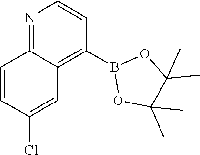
C12=C(B3OC(C)(C)C(C)(C)O3)C=CN=C1C=CC(Cl)=C2
